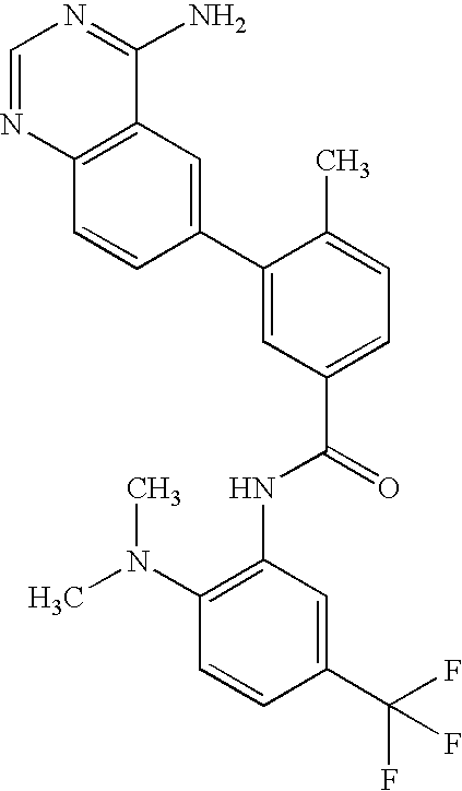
C1=NC2=C(C(N)=N1)C=C(C1=CC(C(=O)NC3=C(N(C)C)C=CC(C(F)(F)F)=C3)=CC=C1C)C=C2
